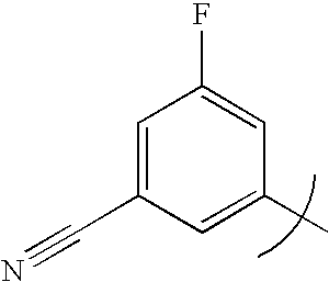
C1=C(C#N)C=C(C)C=C1F
